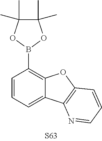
B1(C2=C3C(=CC=C2)C2=C(O3)C=CC=N2)OC(C)(C)C(C)(C)O1
